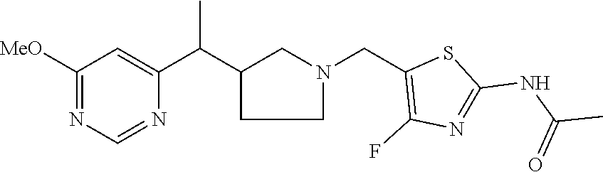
N1=C([MeO])C=C(C(C2CCN(CC3=C(F)N=C(NC(C)=O)S3)C2)C)N=C1
